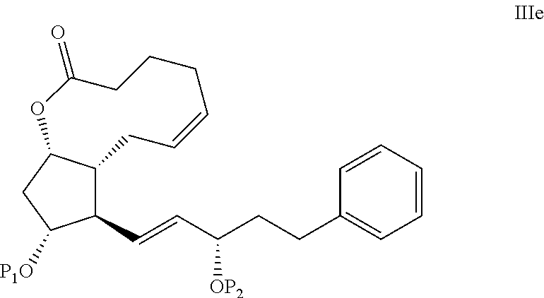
C1(C=CC(CCC2=CC=CC=C2)[OP2])C2C(CC1[P1O])OC(=O)CCCC=CC2
